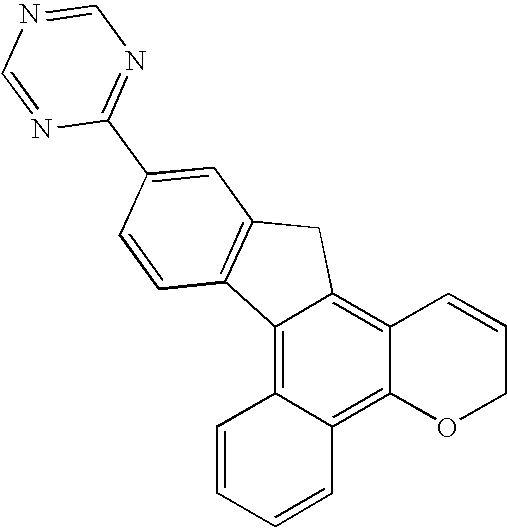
C12=C3C(=C4C(=C1CC1=C2C=CC(C2=NC=NC=N2)=C1)C=CCO4)C=CC=C3
